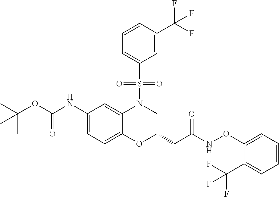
C1(NC(OC(C)(C)C)=O)=CC=C2C(=C1)N(S(C1=CC=CC(C(F)(F)F)=C1)(=O)=O)CC(CC(NOC1=CC=CC=C1C(F)(F)F)=O)O2
